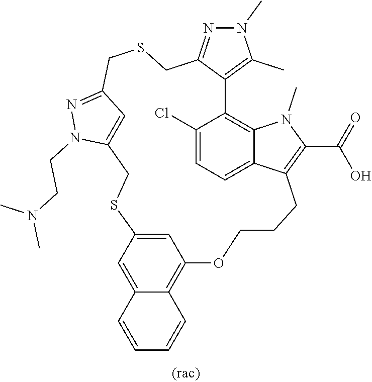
N1=C2C=C(N1CCN(C)C)CSC1=CC(=C3C(=C1)C=CC=C3)OCCCC1=C(C(=O)O)N(C)C3=C(C4=C(C)N(C)N=C4CSC2)C(Cl)=CC=C31
